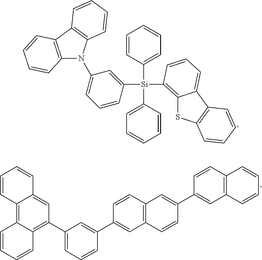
C12=C3C(=C(C4=CC=CC(C5=CC6=C(C=C5)C=C(C5=CC7=C(C=C5)C=CC=C7)C=C6)=C4)C=C1C=CC=C2)C=CC=C3.C12=C(C3=C(N1C1=CC=CC([Si](C4=CC=CC=C4)(C4=CC=CC=C4)C4=C5SC6=C(C5=CC=C4)C=CC=C6)=C1)C=CC=C3)C=CC=C2
